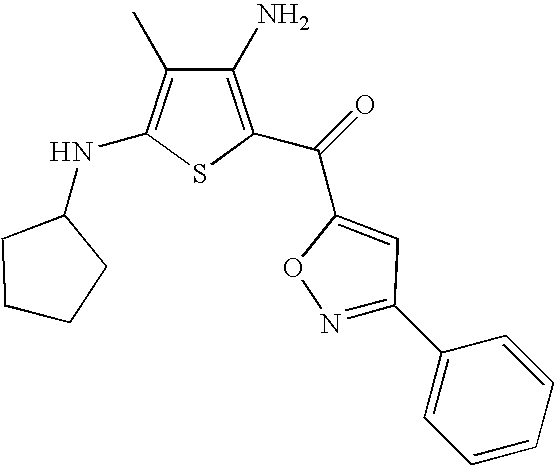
C1(N)=C(C(=O)C2=CC(C3=CC=CC=C3)=NO2)SC(NC2CCCC2)=C1C
